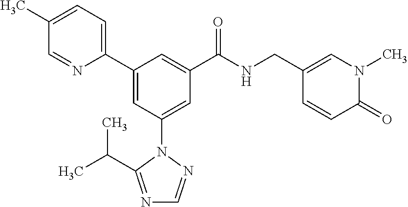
C1(C2=CC(N3N=CN=C3C(C)C)=CC(C(NCC3=CN(C)C(=O)C=C3)=O)=C2)=CC=C(C)C=N1
